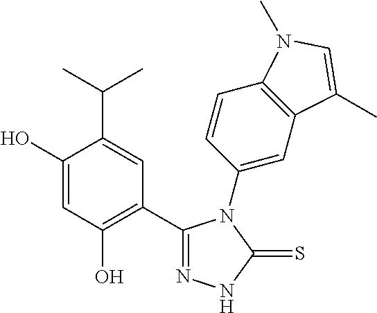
C1(O)=CC(O)=C(C2=N[N H]C(=S)N2C2=CC3=C(C=C2)N(C)C=C3C)C=C1C(C)C
